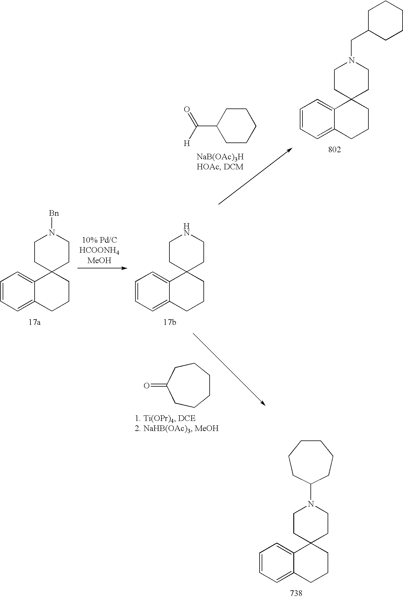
C1=CC=C2C(=C1)C1(CCC2)CCN(C2CCCCCC2)CC1.C1=CC=C2C(=C1)C1(CCC2)CCN([Bn])CC1.C1=CC=C2C(=C1)C1(CCC2)CCNCC1.C1CCCC(=O)CC1.C1CCCCC1C([H])=O.C1=CC=C2C(=C1)C1(CCC2)CCN(CC2CCCCC2)CC1
